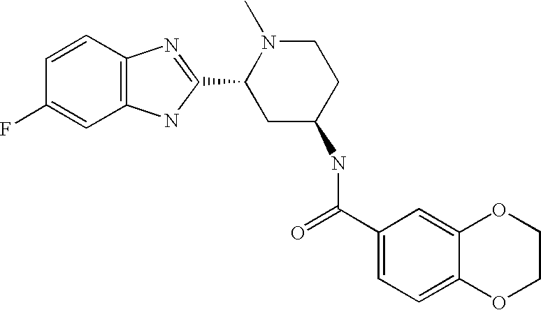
C1=CC2=C(C=C1F)NC(C1CC(NC(C3=CC=C4C(=C3)OCCO4)=O)CCN1C)=N2
